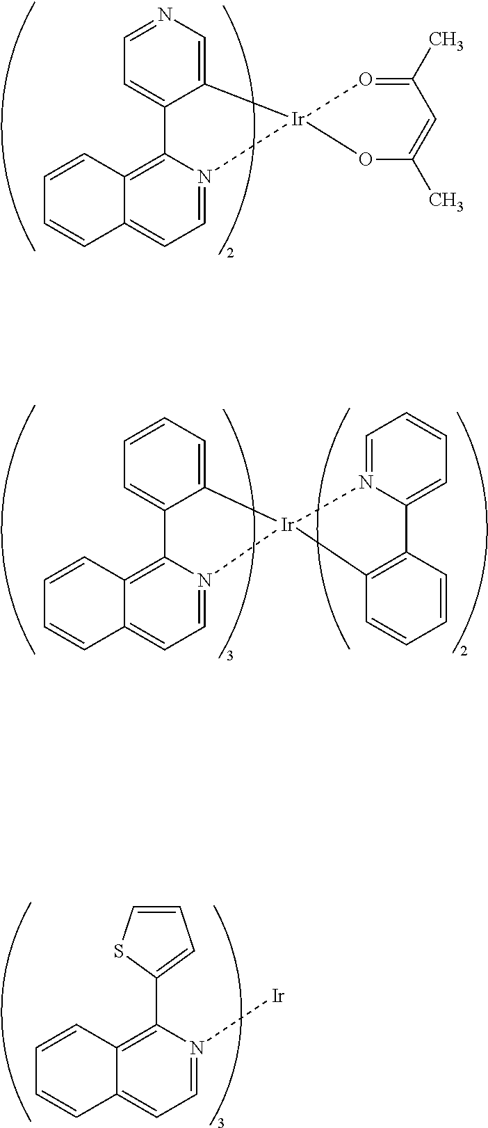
[Ir]12(OC(C)=CC(C)=O1)N1=CC=C3C(=C1C1=CC=NC=C21)C=CC=C3.[Ir]12(N3=CC=C4C(=C3C3=CC=CC=C13)C=CC=C4)C1=C(C=CC=C1)C1=CC=CC=N21.[Ir]N1=CC=C2C(=C1C1=CC=CS1)C=CC=C2
